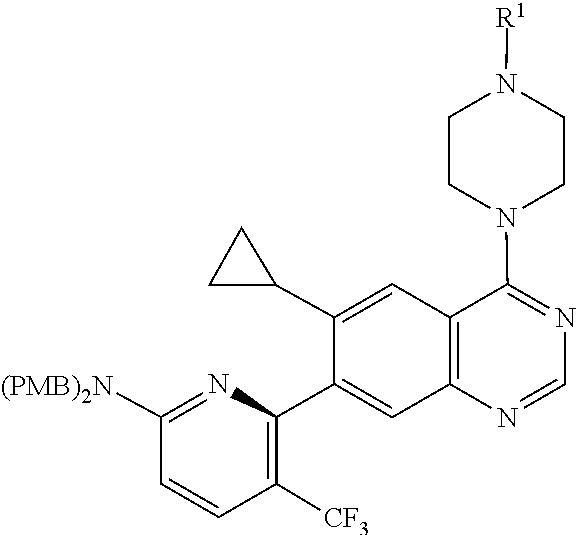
N1=CN=C(N2CCN([R1])CC2)C2=C1C=C(C1=C([CF3])C=CC([(PMB)2N])=N1)C(C1CC1)=C2
